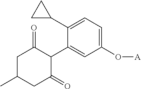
C1(C2C(=O)CC(C)CC2=O)=CC(O[A])=CC=C1C1CC1
